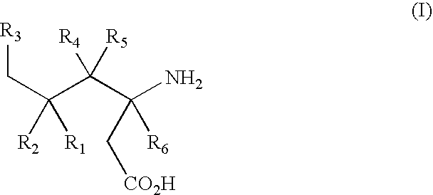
[R3]CC([R2])([R1])C(C(N)([R6])C[CO2H])([R5])[R4]
